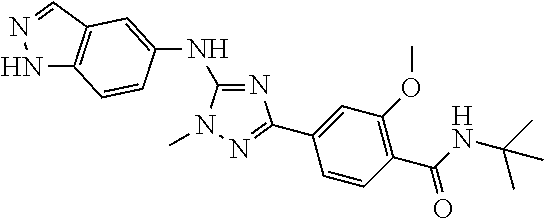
C1(NC2=CC3=C(NN=C3)C=C2)=NC(C2=CC(OC)=C(C(=O)NC(C)(C)C)C=C2)=NN1C
